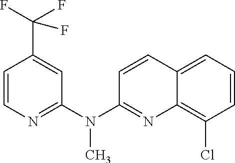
C1=CN=C(N(C2=NC3=C(Cl)C=CC=C3C=C2)C)C=C1C(F)(F)F
